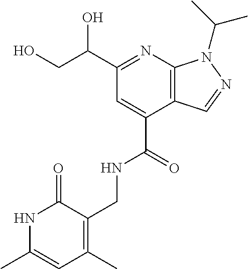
C1(C(CO)O)=NC2=C(C(C(=O)NCC3=C(C)C=C(C)NC3=O)=C1)C=NN2C(C)C
